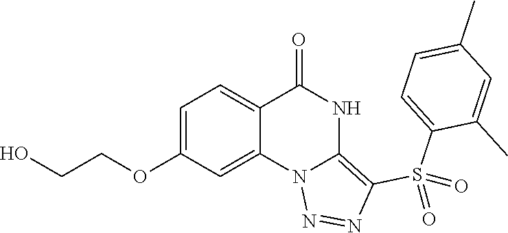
C1(OCCO)=CC=C2C(=C1)N1C(=C(S(C3=CC=C(C)C=C3C)(=O)=O)N=N1)NC2=O
